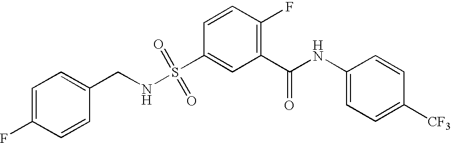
FC1=CC=C(CNS(C2=CC(C(NC3=CC=C([CF3])C=C3)=O)=C(F)C=C2)(=O)=O)C=C1
